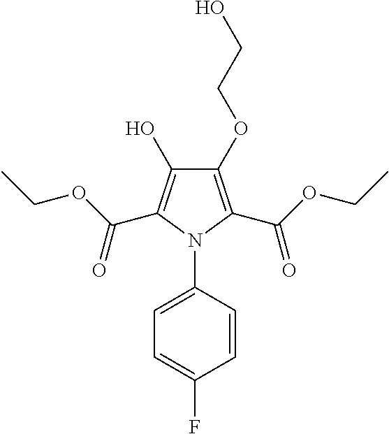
C1(OCCO)=C(C(OCC)=O)N(C2=CC=C(F)C=C2)C(C(OCC)=O)=C1O
